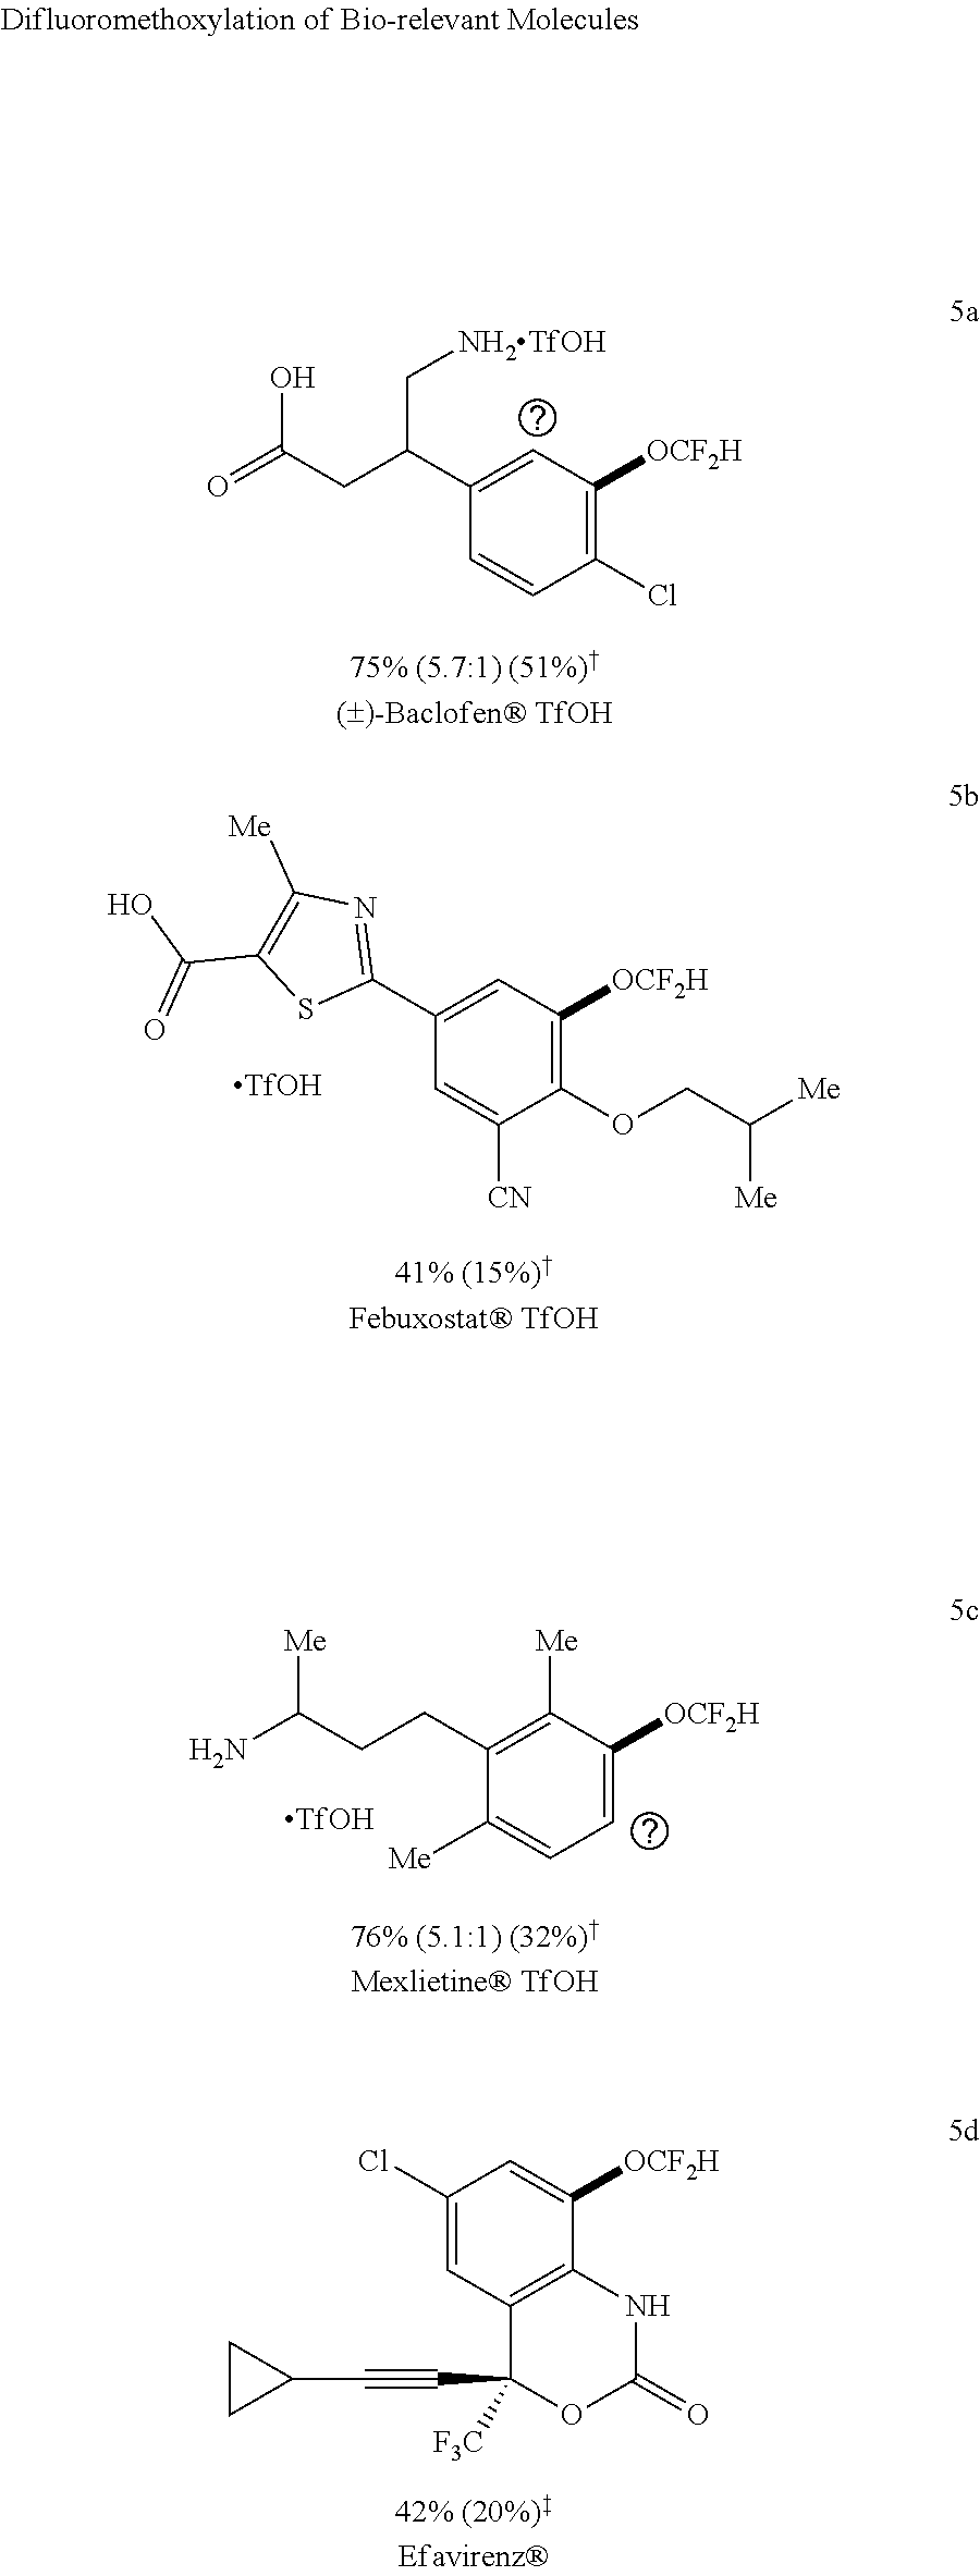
O=C(O)CC(C[NH2TfOH])C1=CC([OCF2H])=C(Cl)C=C1.C1(C2=NC([Me])=C(C(=O)O)S2)=CC([OCF2H])=C(OCC([Me])[Me])C([CN])=C1.[TfOH].C1(CCC(N)[Me])=C([Me])C([OCF2H])=CC=C1[Me].[TfOH].C1(Cl)=CC2=C(C([OCF2H])=C1)NC(=O)OC2(C#CC1CC1)[F3C]
